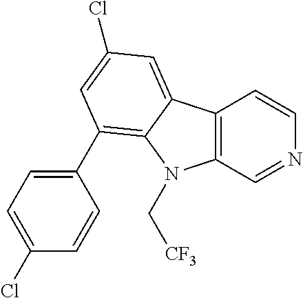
C12=C(C=NC=C1)N(C[CF3])C1=C(C3=CC=C(Cl)C=C3)C=C(Cl)C=C21
